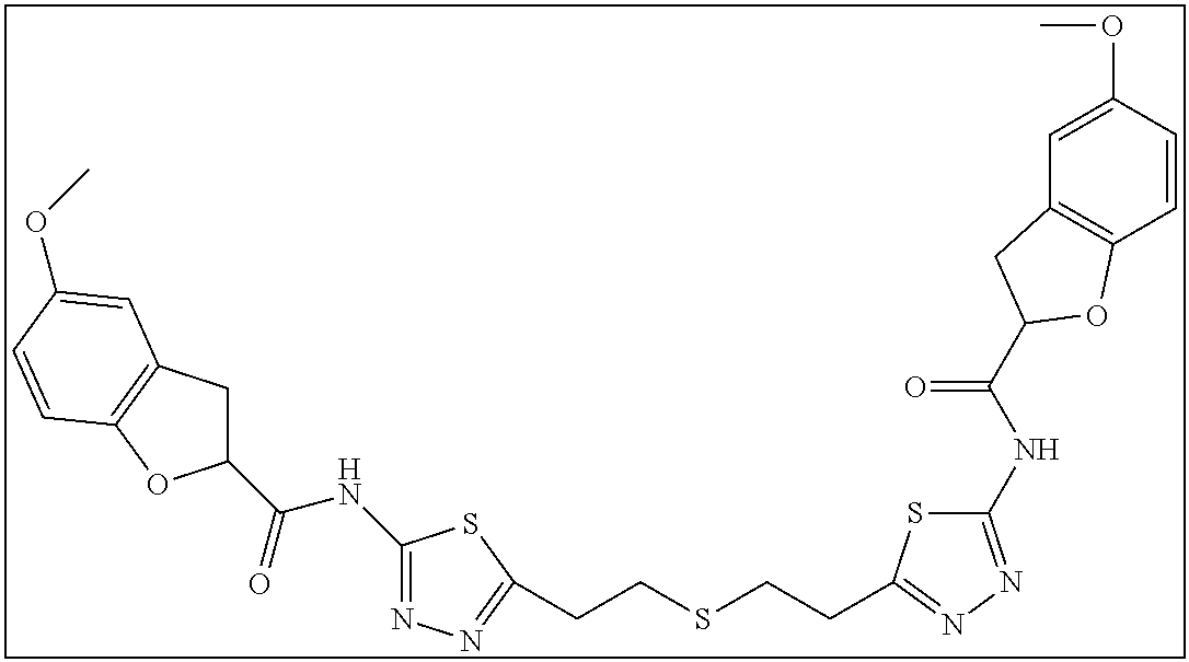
C1(NC(=O)C2CC3=C(O2)C=CC(OC)=C3)=NN=C(CCSCCC2=NN=C(NC(=O)C3CC4=C(C=CC(OC)=C4)O3)S2)S1
